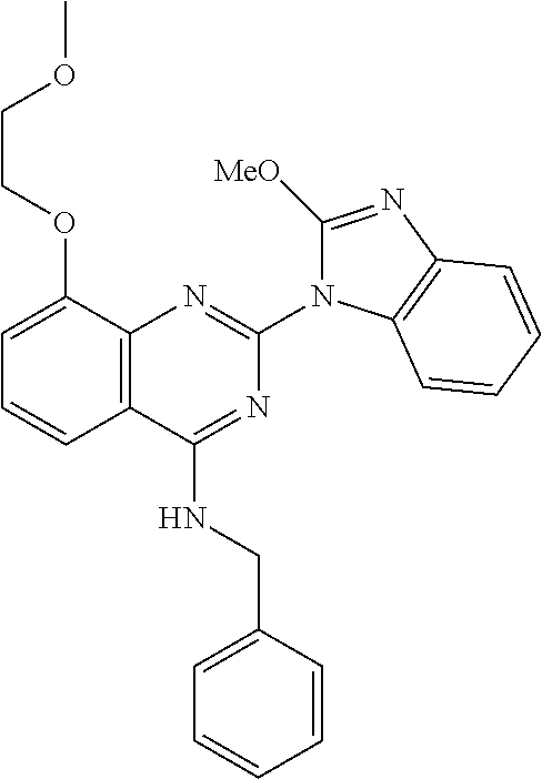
C12=C(C(NCC3=CC=CC=C3)=NC(N3C([MeO])=NC4=C3C=CC=C4)=N1)C=CC=C2OCCOC
